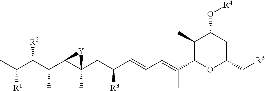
C1(C)C(C(=CC=CC(CC2(C)C(C(C(C(C)[R1])[R2])C)[Y]2)[R3])C)OC(C[R5])CC1O[R4]
